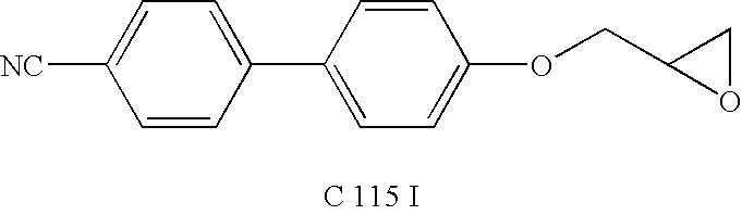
C1=C(C2=CC=C(OCC3OC3)C=C2)C=CC([NC])=C1
